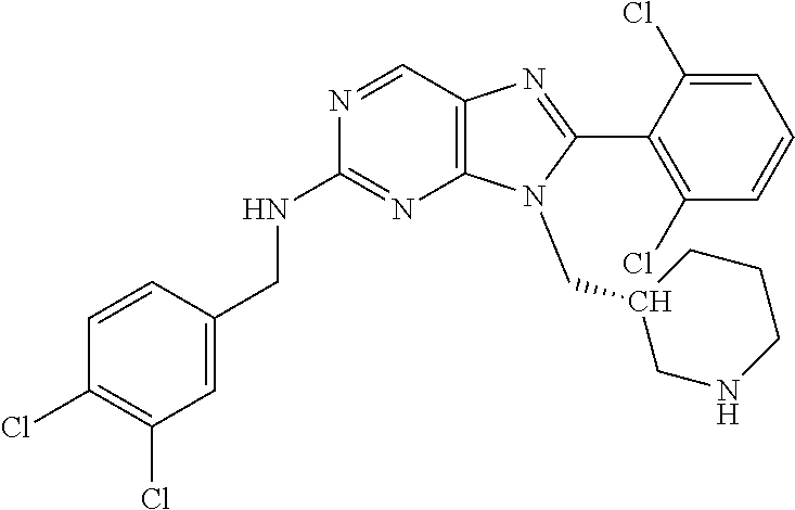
C12=C(C=NC(NCC3=CC(Cl)=C(Cl)C=C3)=N1)N=C(C1=C(Cl)C=CC=C1Cl)N2CC1CNCCC1
